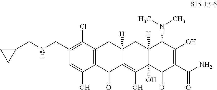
C12=C(C(=O)C3=C(O)C4(O)C([H])(CC3([H])C1)C(N(C)C)C(O)=C(C(N)=O)C4=O)C(O)=CC(CNCC1CC1)=C2Cl
